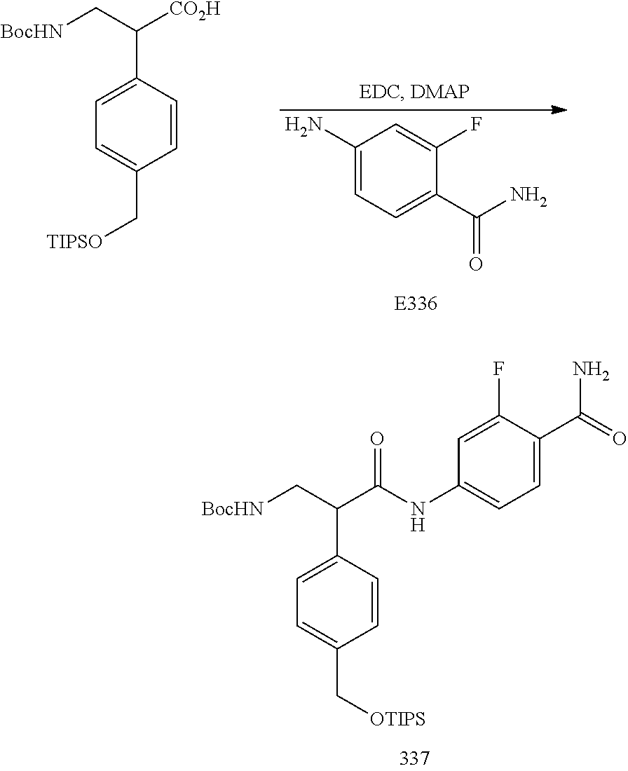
C1(N)=CC=C(C(N)=O)C(F)=C1.[BocHN]CC([CO2H])C1=CC=C(C[TIPSO])C=C1.[BocHN]CC(C(NC1=CC=C(C(=O)N)C(F)=C1)=O)C1=CC=C(C[OTIPS])C=C1
